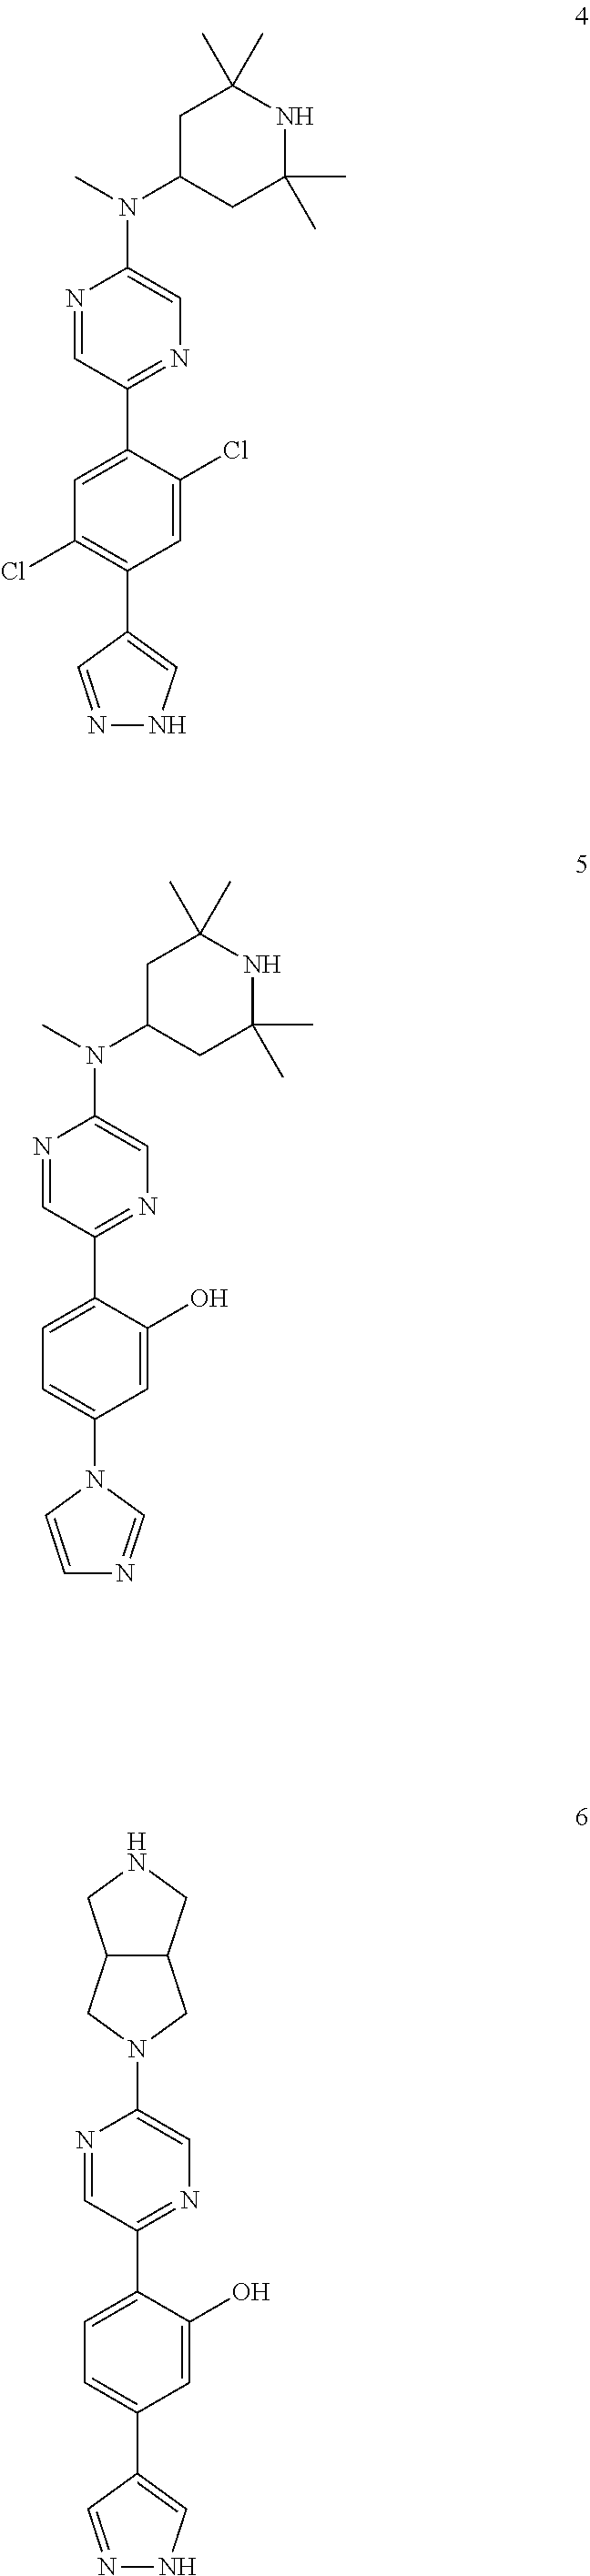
N1=CC(C2=CC(Cl)=C(C3=CNN=C3)C=C2Cl)=NC=C1N(C1CC(C)(C)NC(C)(C)C1)C.N1=CC(C2=CC=C(N3C=CN=C3)C=C2O)=NC=C1N(C1CC(C)(C)NC(C)(C)C1)C.N1=CC(C2=CC=C(C3=CNN=C3)C=C2O)=NC=C1N1CC2C(C1)CNC2
